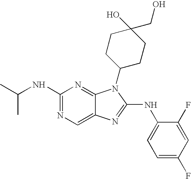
N1=C(NC(C)C)N=C2C(=C1)N=C(NC1=CC=C(F)C=C1F)N2C1CCC(O)(CO)CC1
